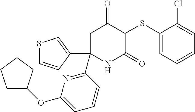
C1(SC2C(=O)CC(C3=NC(OC4CCCC4)=CC=C3)(C3=CSC=C3)NC2=O)=CC=CC=C1Cl
